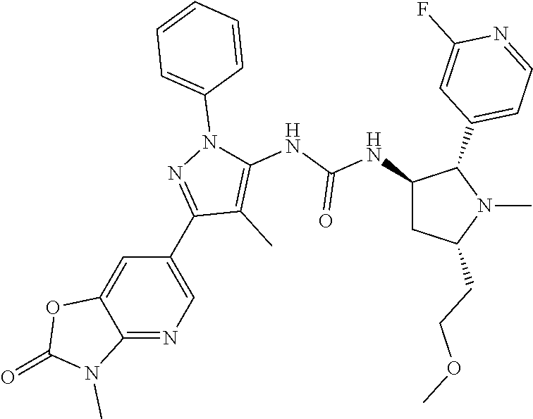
C1(C2=NN(C3=CC=CC=C3)C(NC(NC3CC(CCOC)N(C)C3C3=CC=NC(F)=C3)=O)=C2C)=CN=C2C(=C1)OC(=O)N2C
